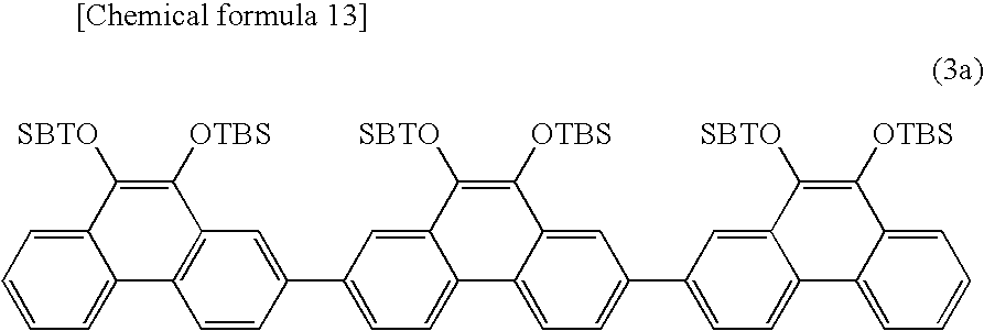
C12=C(C3=CC=CC=C3C([SBTO])=C1[OTBS])C=CC(C1=CC=C3C(=C1)C([SBTO])=C([OTBS])C1=CC(C4=CC=C5C(=C4)C([SBTO])=C([OTBS])C4=CC=CC=C54)=CC=C31)=C2
